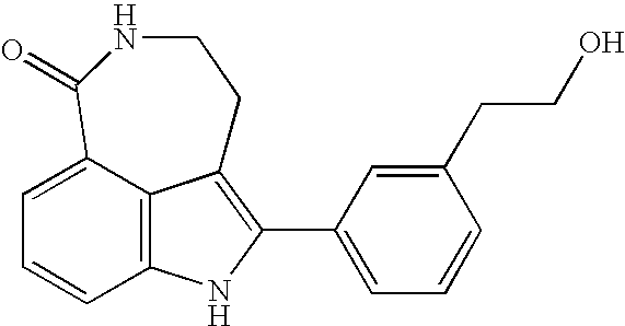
C12=C3C(=CC=C1)C(=O)NCCC3=C(C1=CC=CC(CCO)=C1)N2
